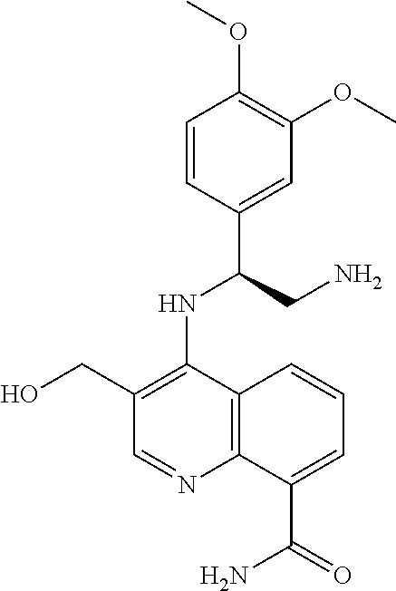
C1=CC(C(CN)NC2=C(CO)C=NC3=C2C=CC=C3C(=O)N)=CC(OC)=C1OC
